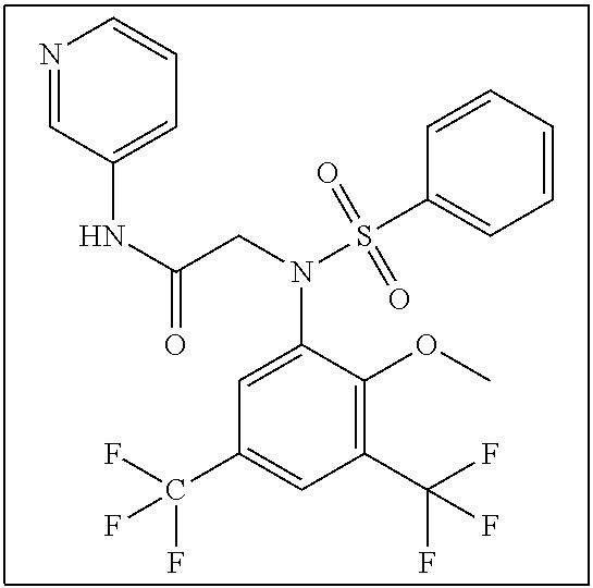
C1=C(N(CC(NC2=CC=CN=C2)=O)S(C2=CC=CC=C2)(=O)=O)C(OC)=C(C(F)(F)F)C=C1C(F)(F)F
